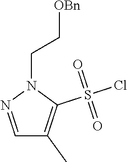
C1=NN(CC[OBn])C(S(Cl)(=O)=O)=C1C
